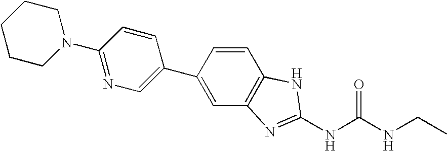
C1(C2=CC3=C(C=C2)NC(NC(NCC)=O)=N3)=CN=C(N2CCCCC2)C=C1
